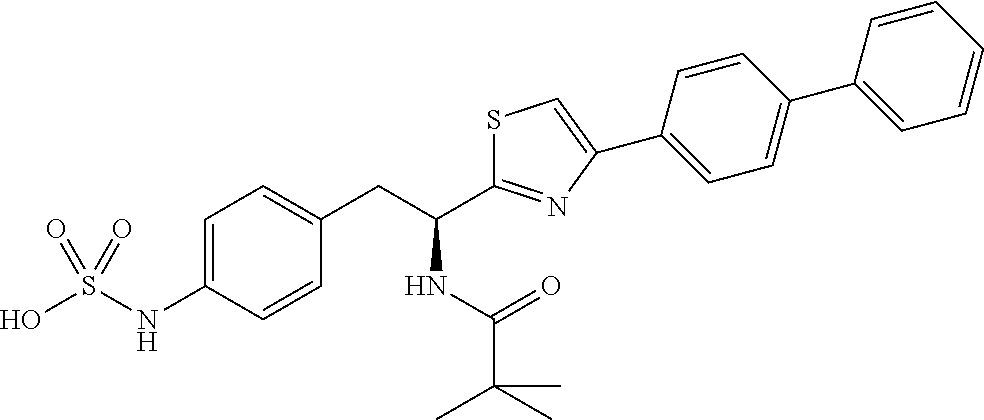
C1=C(NS(O)(=O)=O)C=CC(CC(C2=NC(C3=CC=C(C4=CC=CC=C4)C=C3)=CS2)NC(C(C)(C)C)=O)=C1
